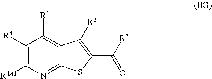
C1([R4])=C([R4A1])N=C2C(=C1[R1])C([R2])=C(C([R3])=O)S2
